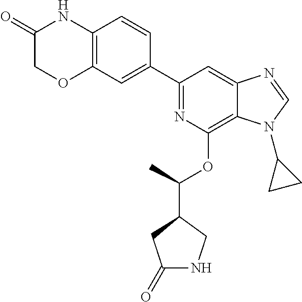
C1(C2=CC3=C(C=C2)NC(=O)CO3)=NC(OC(C2CC(=O)NC2)C)=C2C(=C1)N=CN2C1CC1
